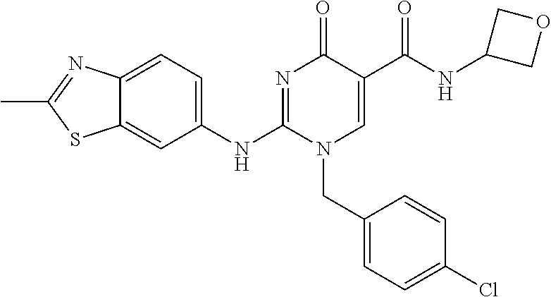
C1(NC2=NC(=O)C(C(NC3COC3)=O)=CN2CC2=CC=C(Cl)C=C2)=CC=C2C(=C1)SC(C)=N2
